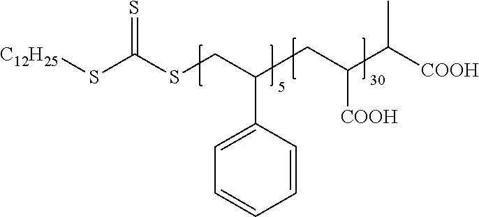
[C12H25]SC(SCC(CC(C([COOH])C)[COOH])C1=CC=CC=C1)=S
